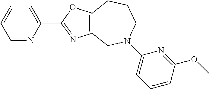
C1=NC(C2=NC3=C(O2)CCCN(C2=CC=CC(OC)=N2)C3)=CC=C1
